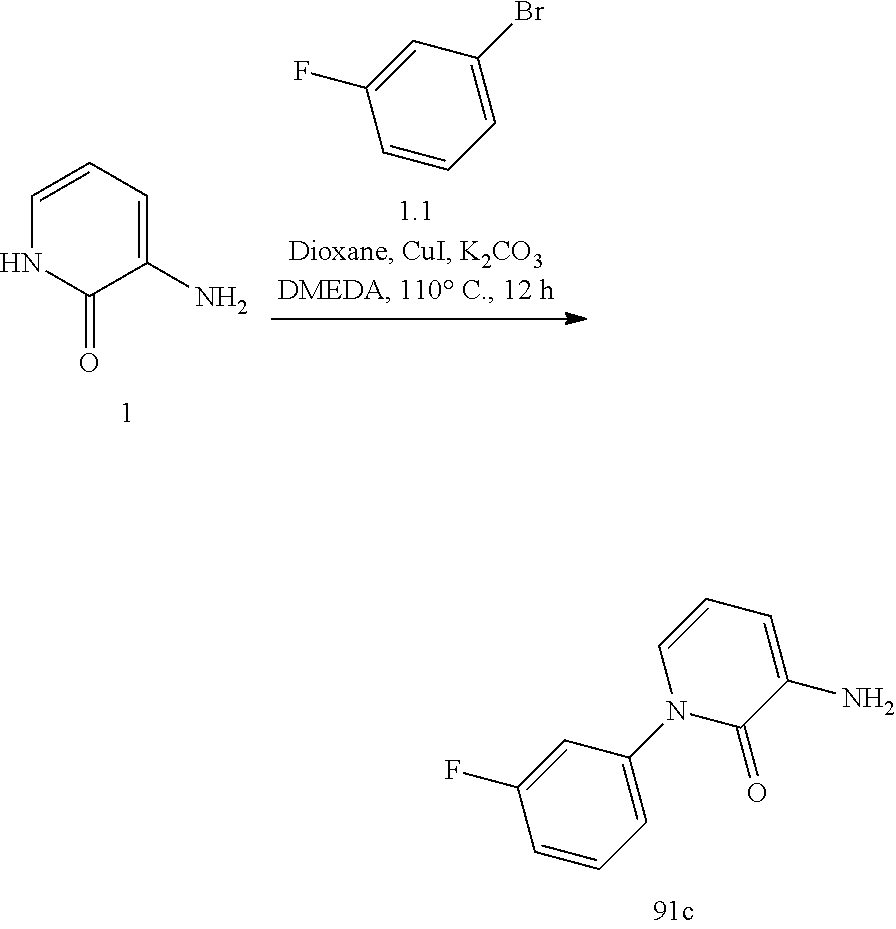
C1=CC=C(Br)C=C1F.C1=CNC(=O)C(N)=C1.C1=CC=C(N2C(=O)C(N)=CC=C2)C=C1F
